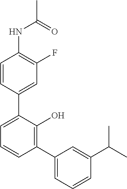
C1(NC(C)=O)=C(F)C=C(C2=CC=CC(C3=CC=CC(C(C)C)=C3)=C2O)C=C1
